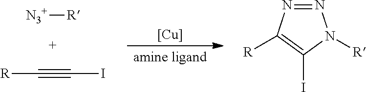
[Cu].[N3+][R].[R]C#CI.N1=NC([R])=C(I)N1[R]
